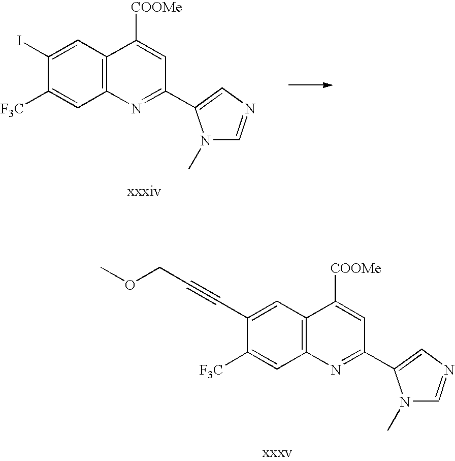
C1(I)=CC2=C(C=C1[F3C])N=C(C1=CN=CN1C)C=C2[COOMe].C1(C#CCOC)=CC2=C(C=C1[F3C])N=C(C1=CN=CN1C)C=C2[COOMe]
